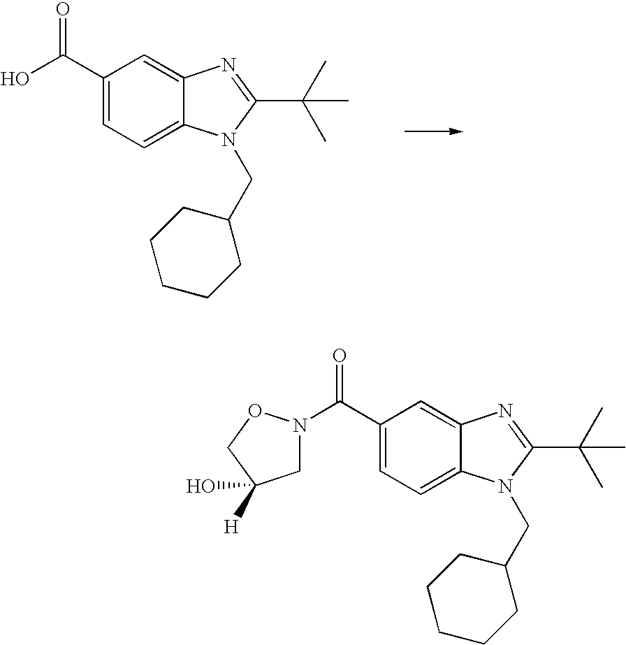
OC(C1=CC=C2C(=C1)N=C(C(C)(C)C)N2CC1CCCCC1)=O.C(C1=CC=C2C(=C1)N=C(C(C)(C)C)N2CC1CCCCC1)(=O)N1CC([H])(O)CO1
